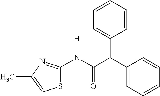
C1=CC=CC(C(C(=O)N(C2=NC(C)=CS2)[H])C2=CC=CC=C2)=C1
